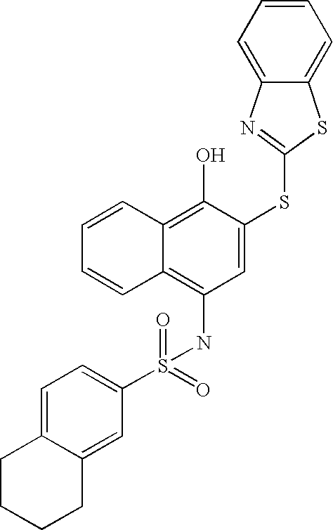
C1=CC=CC2=C(O)C(SC3=NC4=CC=CC=C4S3)=CC(NS(C3=CC=C4C(=C3)CCCC4)(=O)=O)=C12
